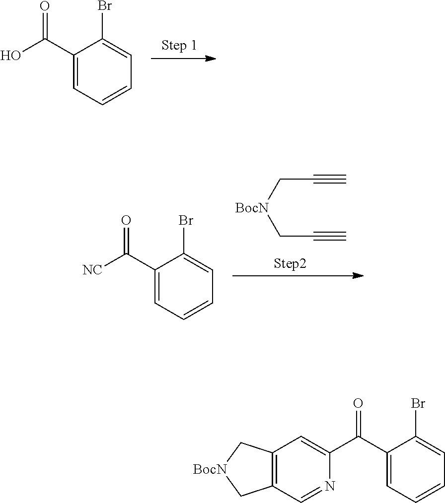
C1(C(O)=O)=CC=CC=C1Br.[BocN](CC#C)CC#C.C1(C([NC])=O)=CC=CC=C1Br.C1(C(C2=CC3=C(C=N2)C[BocN]C3)=O)=CC=CC=C1Br
